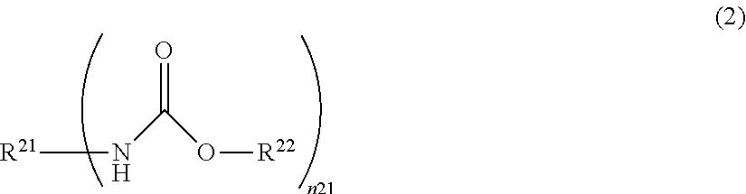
[R21]NC(O[R22])=O
